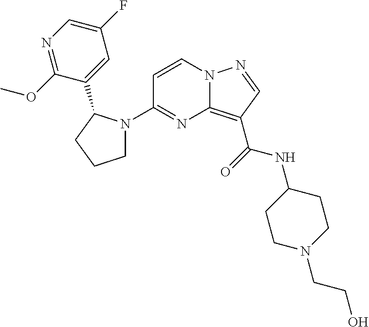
C1(N2CCCC2C2=CC(F)=CN=C2OC)=NC2=C(C(=O)NC3CCN(CCO)CC3)C=NN2C=C1
